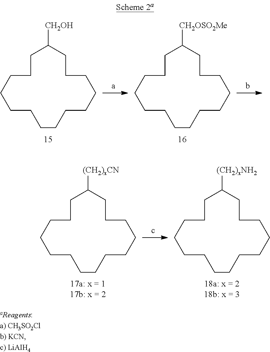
C1C([CH2OH])CCCCCCCCCCCCC1.C1C([CH2OSO2Me])CCCCCCCCCCCCC1.C1C([(CH2)xCN])CCCCCCCCCCCCC1.C1C([(CH2)xNH2])CCCCCCCCCCCCC1
